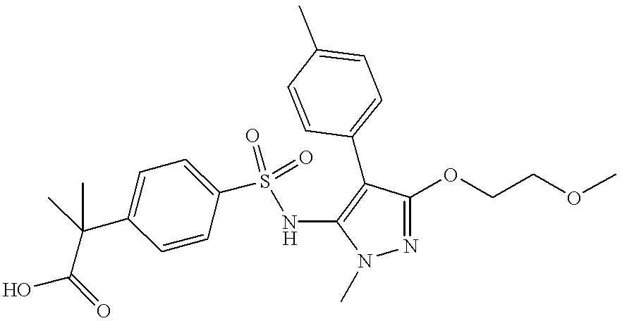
O(CCOC)C1=NN(C)C(NS(C2=CC=C(C(C)(C)C(=O)O)C=C2)(=O)=O)=C1C1=CC=C(C)C=C1
